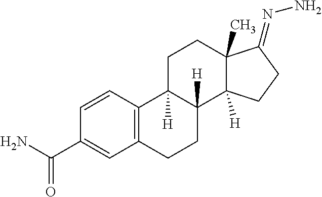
C12=C(C=CC(C(N)=O)=C1)C1([H])C([H])(CC2)C2([H])C(C)(CC1)C(=NN)CC2
